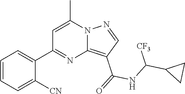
C12=C(C(=O)NC(C3CC3)[CF3])C=NN1C(C)=CC(C1=CC=CC=C1[CN])=N2
